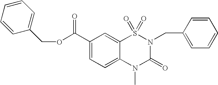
C1(C(OCC2=CC=CC=C2)=O)=CC=C2C(=C1)S(=O)(=O)N(CC1=CC=CC=C1)C(=O)N2C
